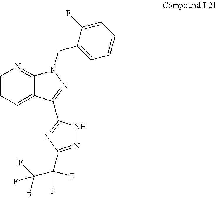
C12=CC=CN=C1N(CC1=CC=CC=C1F)N=C2C1=NC(C(C(F)(F)F)(F)F)=NN1
